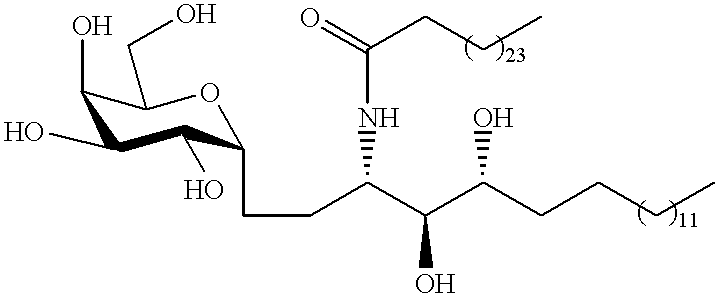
O1C(CCC(C(C(CCCC)O)O)NC(CCC)=O)C(O)C(O)C(O)C1CO
